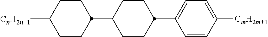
C1CC(C2CCC(C3=CC=C([CmH2m+1])C=C3)CC2)CCC1[CnH2n+1]
